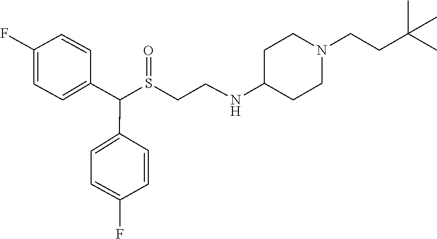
S(CCNC1CCN(CCC(C)(C)C)CC1)(C(C1=CC=C(F)C=C1)C1=CC=C(F)C=C1)=O
